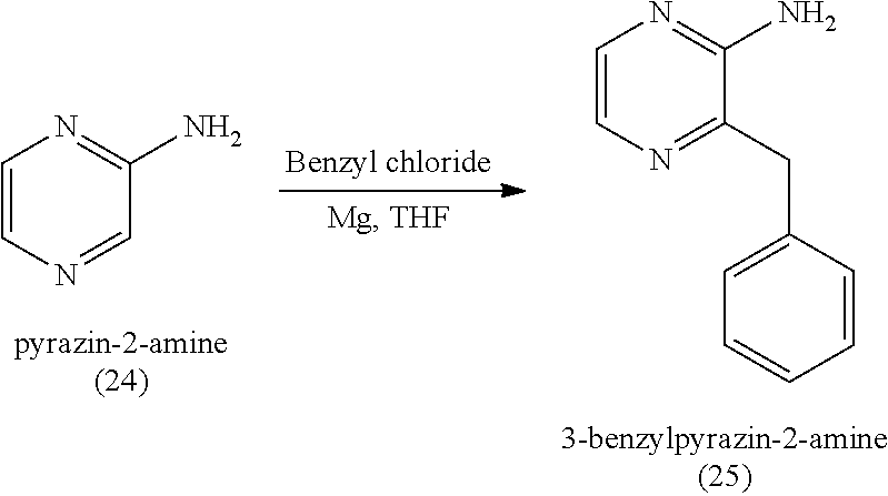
C1=CN=CC(N)=N1.C1=CN=C(CC2=CC=CC=C2)C(N)=N1
